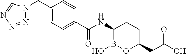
C1(C(NC2B(O)OC(CC(O)=O)CC2)=O)=CC=C(CN2N=NN=C2)C=C1
